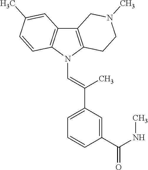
C12=C(N(C=C(C3=CC=CC(C(NC)=O)=C3)C)C3=C1C=C(C)C=C3)CCN(C)C2
